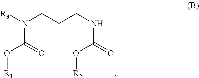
N(C(=O)O[R1])([R3])CCCNC(=O)O[R2]
